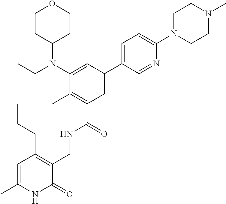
C1CC(N(C2=CC(C3=CC=C(N4CCN(C)CC4)N=C3)=CC(C(NCC3=C(CCC)C=C(C)NC3=O)=O)=C2C)CC)CCO1
